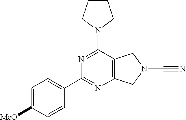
N1=C(N2CCCC2)C2=C(N=C1C1=CC=C([MeO])C=C1)CN(C#N)C2
